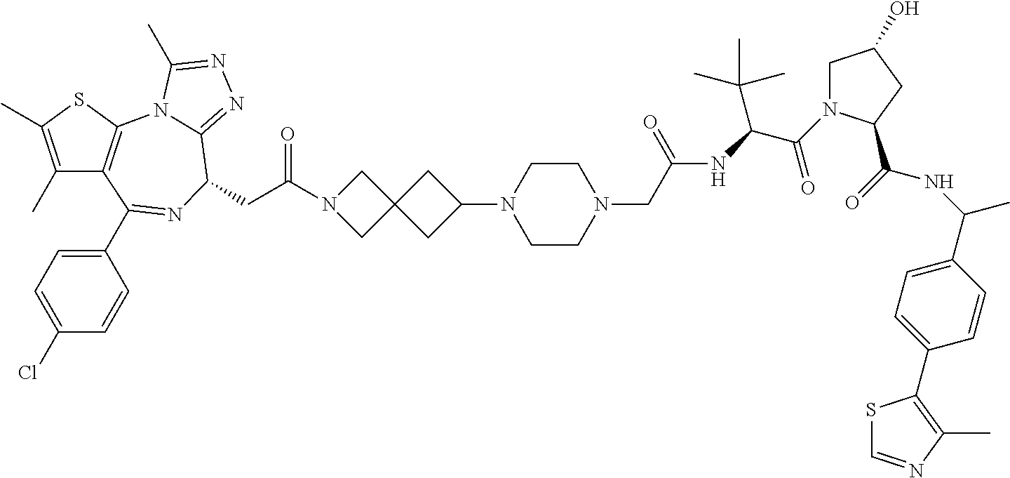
C1(C)=C(C)SC2=C1C(C1=CC=C(Cl)C=C1)=NC(CC(N1CC3(C1)CC(N1CCN(CC(=O)NC(C(=O)N4CC(O)CC4C(=O)NC(C)C4=CC=C(C5=C(C)N=CS5)C=C4)C(C)(C)C)CC1)C3)=O)C1=NN=C(C)N21
